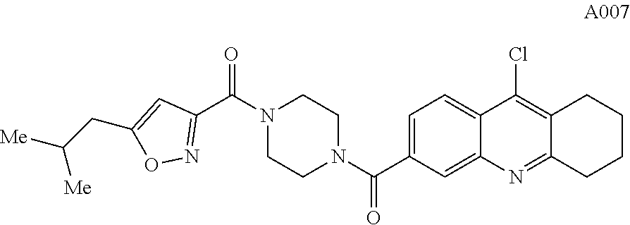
C1=C(C(N2CCN(C(=O)C3=NOC(CC([Me])[Me])=C3)CC2)=O)C=C2C(=C1)C(Cl)=C1C(=N2)CCCC1
